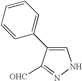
C1=C(C2=CC=CC=C2)C([OHC])=NN1
